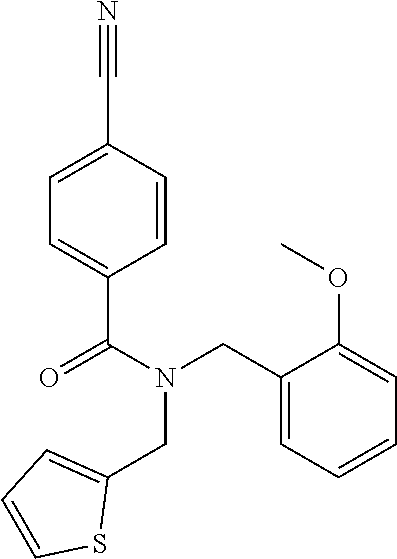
C1=CC(C#N)=CC=C1C(N(CC1=CC=CC=C1OC)CC1=CC=CS1)=O
